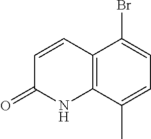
C1=CC(=O)NC2=C1C(Br)=CC=C2C
